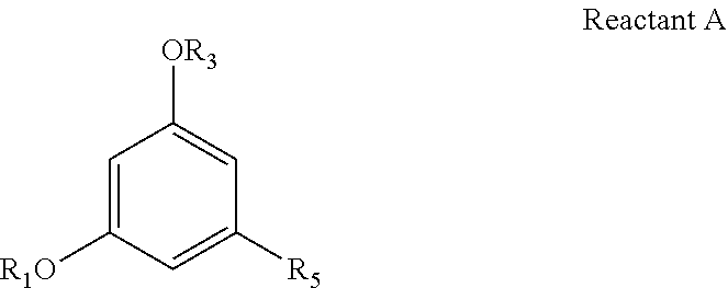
C1=C([R1O])C=C([R5])C=C1[OR3]
